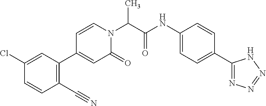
CC(N1C=CC(C2=C(C#N)C=CC(Cl)=C2)=CC1=O)C(NC1=CC=C(C2=NN=NN2)C=C1)=O
